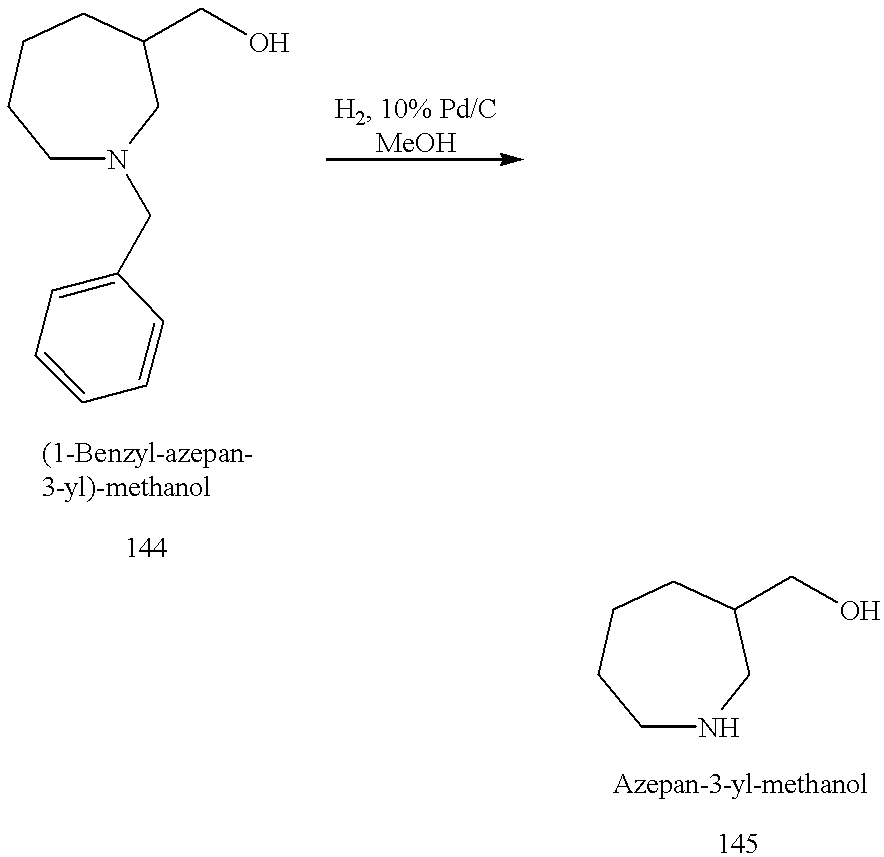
C1N(CC2=CC=CC=C2)CC(CO)CCC1.C1NCC(CO)CCC1
